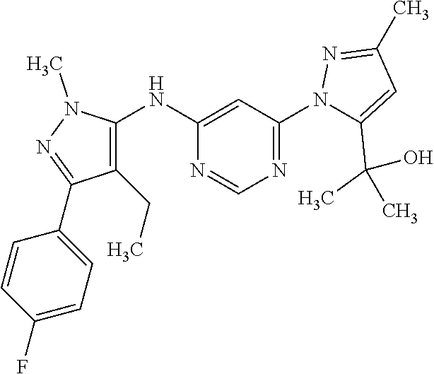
C1=CC(F)=CC=C1C1=NN(C)C(NC2=CC(N3C(C(C)(O)C)=CC(C)=N3)=NC=N2)=C1CC
